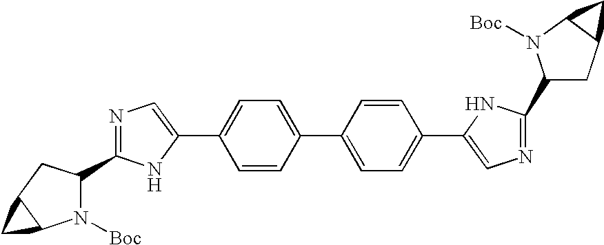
C1(C2=CN=C(C3N([Boc])C4C(C3)C4)N2)=CC=C(C2=CC=C(C3=CN=C(C4CC5C(N4[Boc])C5)N3)C=C2)C=C1
